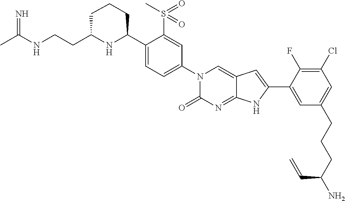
CC(NCCC1NC(C2=CC=C(N3C(=O)N=C4C(=C3)C=C(C3=CC(CCCC(N)C=C)=CC(Cl)=C3F)N4)C=C2S(C)(=O)=O)CCC1)=N
